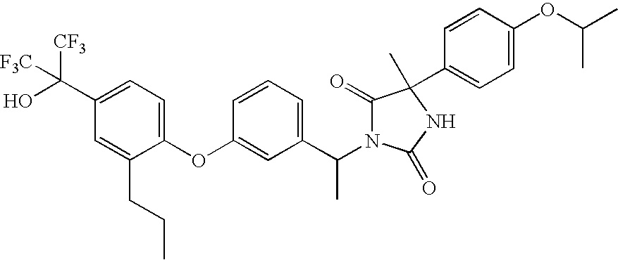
C1(OC2=CC(C(N3C(=O)C(C)(C4=CC=C(OC(C)C)C=C4)NC3=O)C)=CC=C2)=CC=C(C(O)([CF3])[F3C])C=C1CCC
